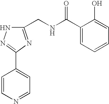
C1(CNC(C2=CC=CC=C2O)=O)=NC(C2=CC=NC=C2)=NN1
